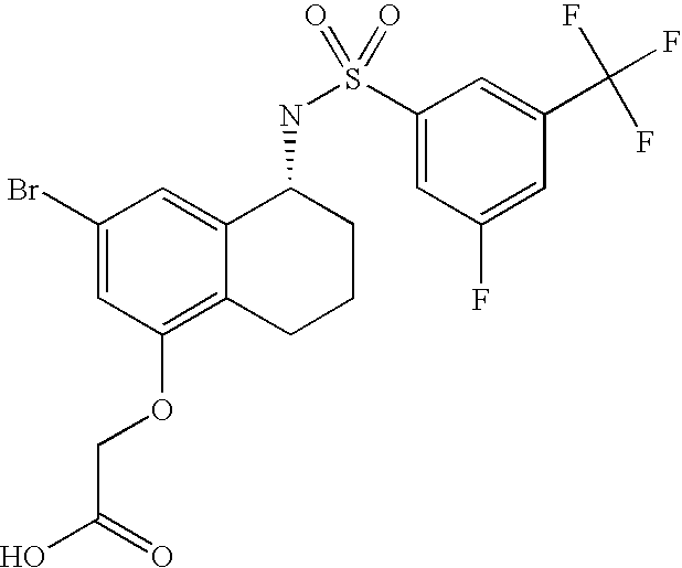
C1(Br)=CC(OCC(O)=O)=C2C(=C1)C(NS(C1=CC(F)=CC(C(F)(F)F)=C1)(=O)=O)CCC2
